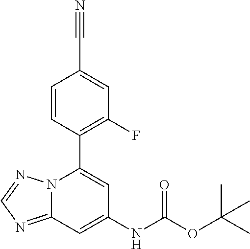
C1=CC(C2=CC(NC(OC(C)(C)C)=O)=CC3=NC=NN23)=C(F)C=C1C#N
